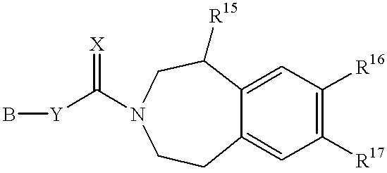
C12=CC([R16])=C([R17])C=C1CCN(C([Y]B)=[X])CC2[R15]
